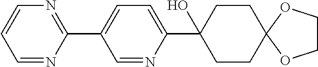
C1=C(C2=NC=CC=N2)C=NC(C2(O)CCC3(CC2)OCCO3)=C1
